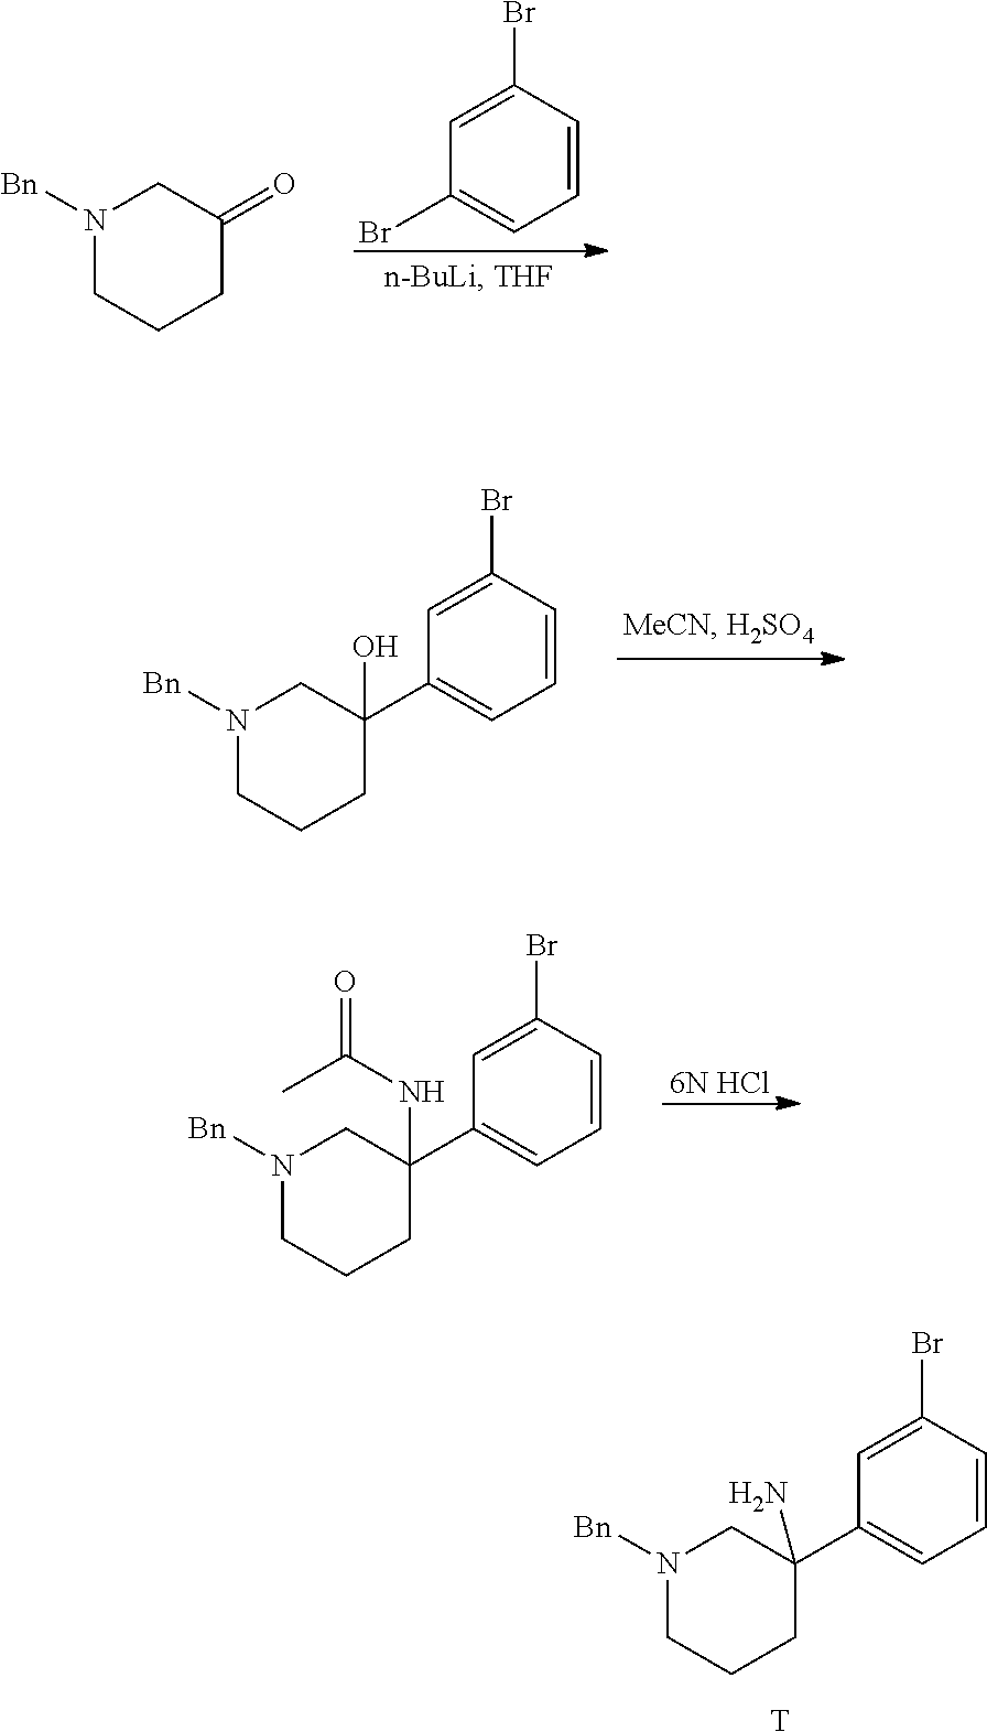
C1CN([Bn])CC(=O)C1.C1(Br)=CC(Br)=CC=C1.C1=C(Br)C=CC=C1C1(O)CCCN([Bn])C1.C1=C(Br)C=CC=C1C1(NC(=O)C)CCCN([Bn])C1.[6N HCl].C1=C(Br)C=CC=C1C1(N)CCCN([Bn])C1.[T]
